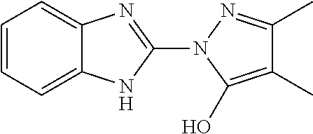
C1=CC=C2C(=C1)N=C(N1C(O)=C(C)C(C)=N1)N2
